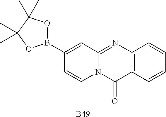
C12=C(C=CC=C1)C(=O)N1C(=N2)C=C(B2OC(C)(C)C(C)(C)O2)C=C1.[B49]
